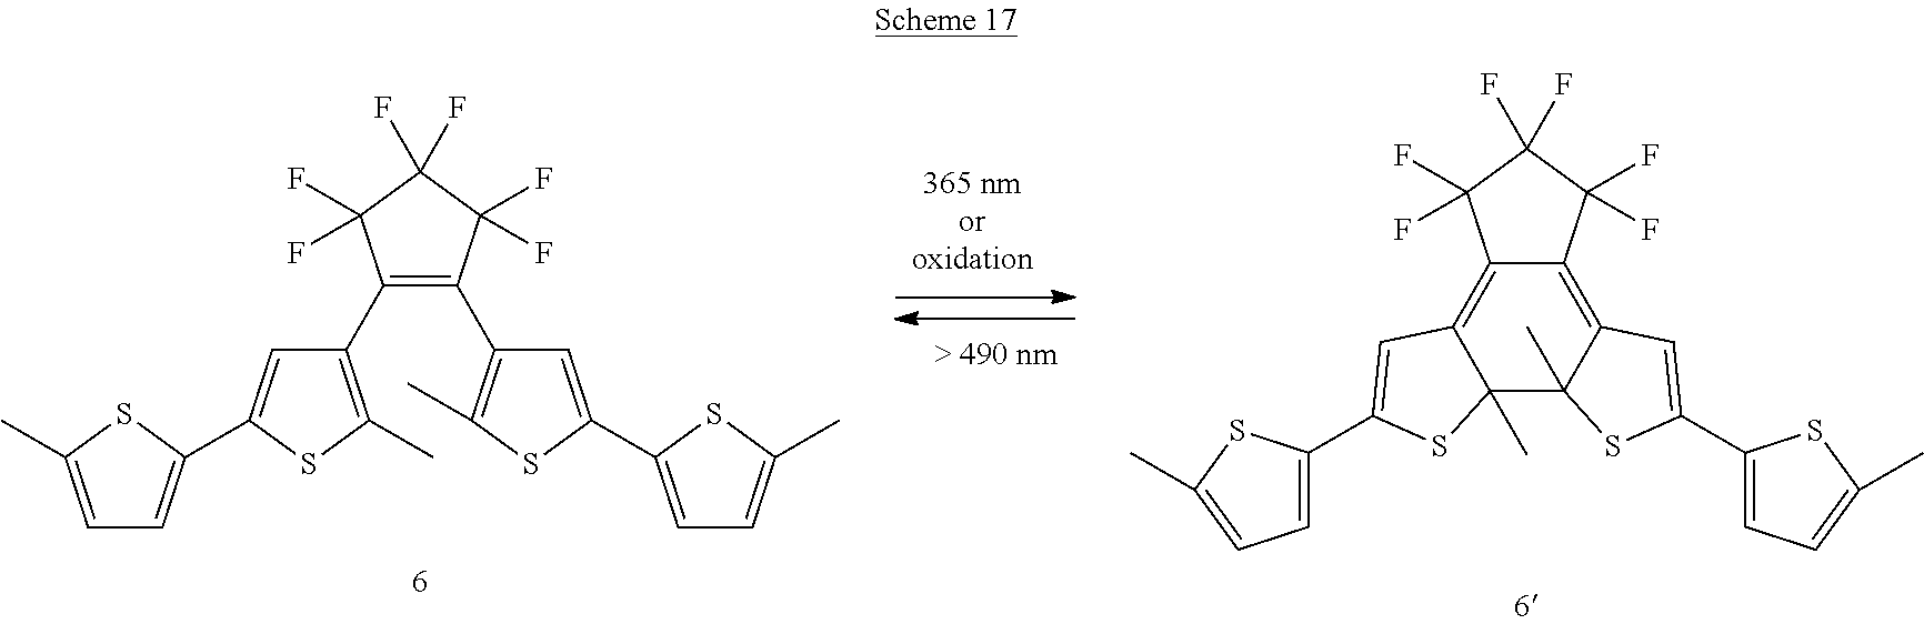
C1(C2=C(C3=C(C)SC(C4=CC=C(C)S4)=C3)C(F)(F)C(F)(F)C2(F)F)=C(C)SC(C2=CC=C(C)S2)=C1.C12=C3C(C)(C4(C)C(=C1C(F)(F)C(F)(F)C2(F)F)C=C(C1=CC=C(C)S1)S4)SC(C1=CC=C(C)S1)=C3
